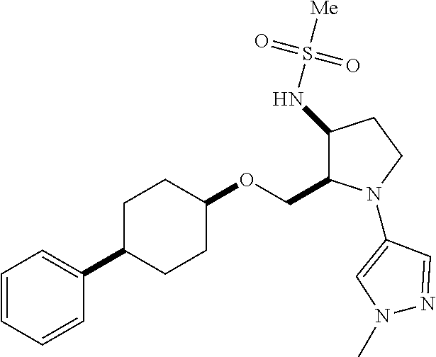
C1=CC=CC(C2CCC(OCC3C(NS([Me])(=O)=O)CCN3C3=CN(C)N=C3)CC2)=C1
